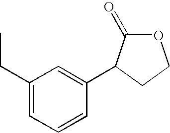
C1=C(C2C(=O)OCC2)C=CC=C1CC
